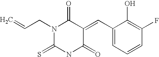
C(=C1C(=O)N(CC=C)C(=S)NC1=O)C1=CC=CC(F)=C1O
